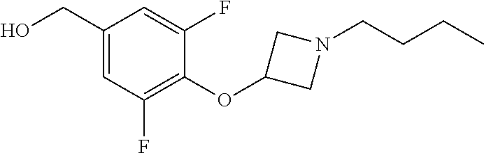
C1(CO)=CC(F)=C(OC2CN(CCCC)C2)C(F)=C1
